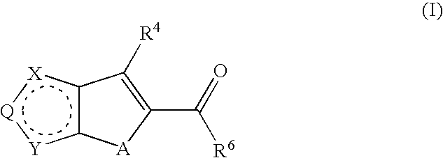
c12c([Y]:[Q]:[X]1)[A]C(C([R6])=O)=C2[R4]
